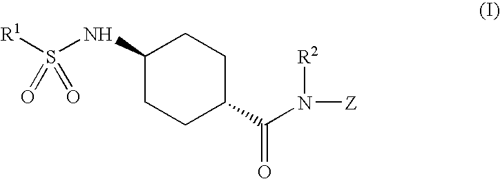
C1(NS([R1])(=O)=O)CCC(C(N([Z])[R2])=O)CC1
